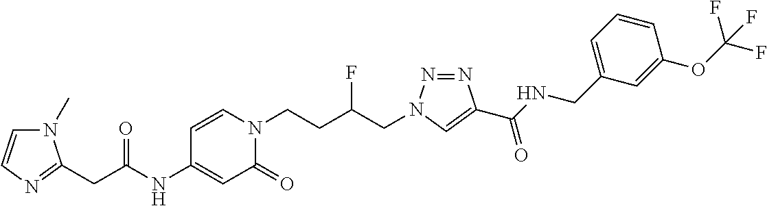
C(NC1=CC(=O)N(CCC(CN2N=NC(C(NCC3=CC=CC(OC(F)(F)F)=C3)=O)=C2)F)C=C1)(=O)CC1=NC=CN1C
